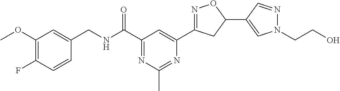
C1=CC(F)=C(OC)C=C1CNC(C1=NC(C)=NC(C2=NOC(C3=CN(CCO)N=C3)C2)=C1)=O
